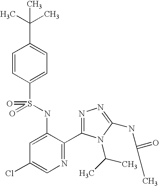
C1=CC(S(=O)(NC2=CC(Cl)=CN=C2C2=NN=C(NC(C)=O)N2C(C)C)=O)=CC=C1C(C)(C)C
